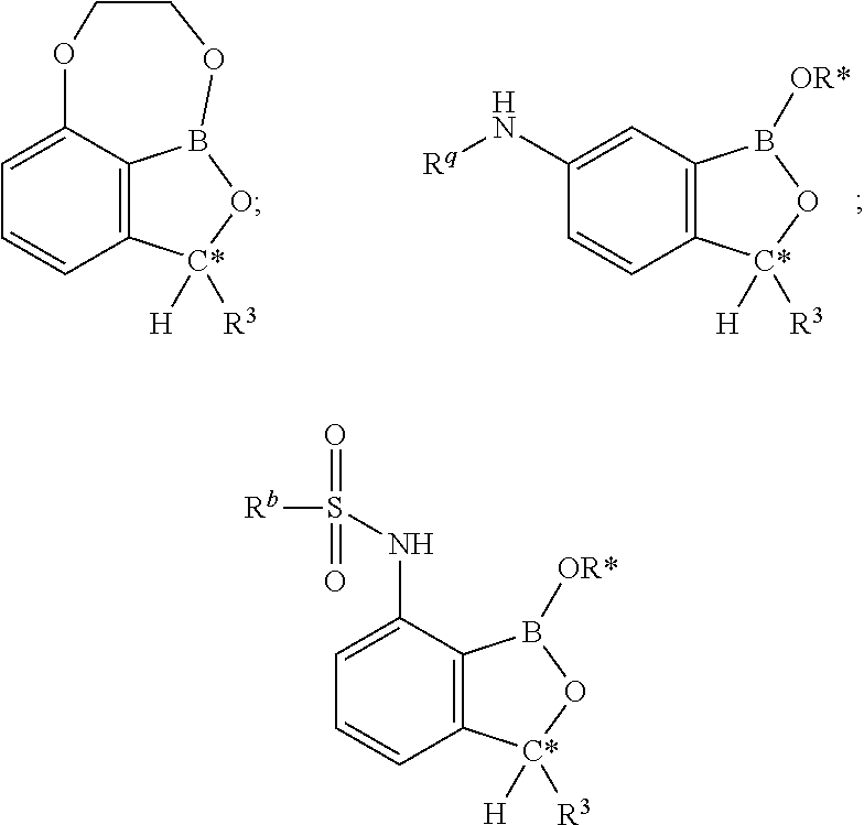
C1=C(NS(=O)(=O)[Rb])C2=C(C=C1)[C*]([H])([R3])OB2[OR*].C1=C2C3=C(C=C1)[C*]([H])([R3])OB3OCCO2.C1(N[Rq])=CC2=C(C=C1)[C*]([H])([R3])OB2[OR*]
